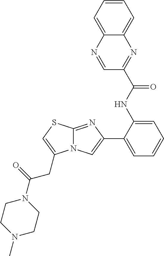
C1=C2C(=CC=C1)N=C(C(NC1=CC=CC=C1C1=CN3C(=N1)SC=C3CC(=O)N1CCN(C)CC1)=O)C=N2
